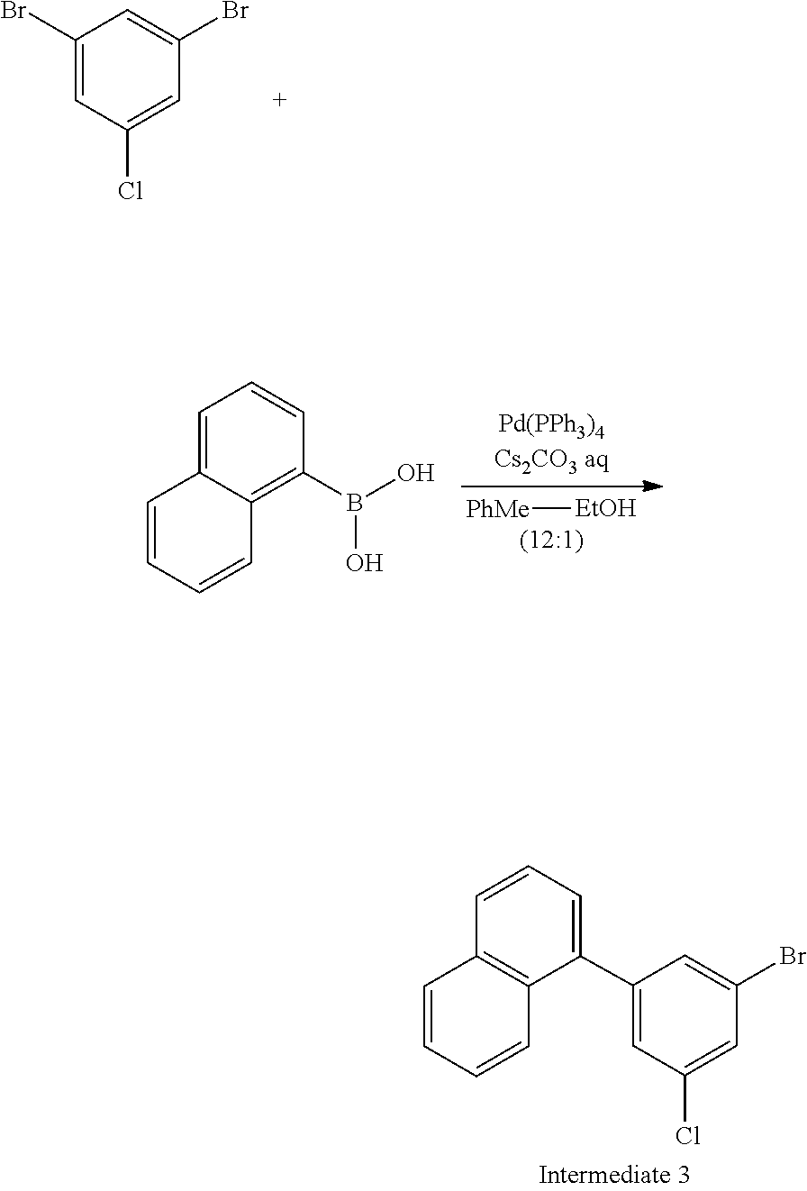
C1(Br)=CC(Cl)=CC(Br)=C1.[PhMe][EtOH].B(O)(C1=C2C(=CC=C1)C=CC=C2)O.C12=C(C(C3=CC(Cl)=CC(Br)=C3)=CC=C1)C=CC=C2
